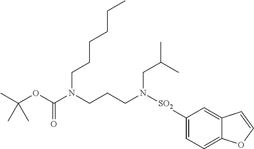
CC(OC(N(CCCN([SO2]C1=CC=C2C(=C1)C=CO2)CC(C)C)CCCCCC)=O)(C)C
